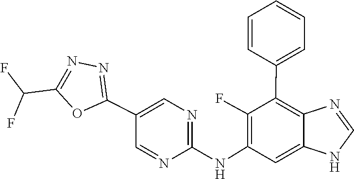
C1=CC(C2=C3C(=CC(NC4=NC=C(C5=NN=C(C(F)F)O5)C=N4)=C2F)NC=N3)=CC=C1
